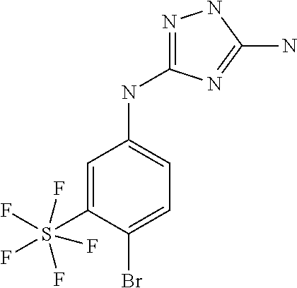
N(C1=CC=C(Br)C(S(F)(F)(F)(F)F)=C1)C1=NNC(N)=N1
